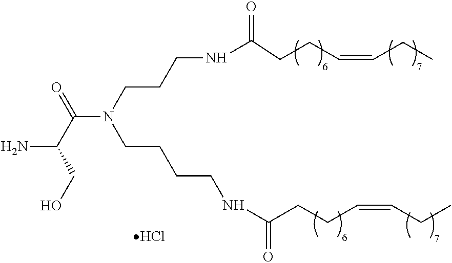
NC(C(N(CCCCNC(CCC=CCC)=O)CCCNC(=O)CCC=CCC)=O)CO.Cl
